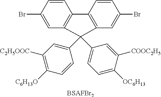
C1=CC(Br)=CC2=C1C1=C(C=C(Br)C=C1)C2(C1=CC([C2H5OOC])=C([C6H13O])C=C1)C1=CC=C([OC6H13])C([COOC2H5])=C1.[BSAFBr2]
